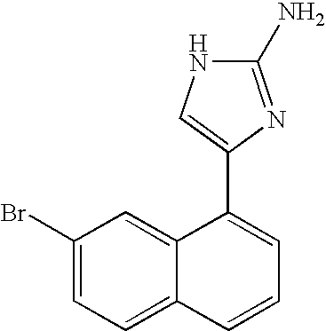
C1(Br)=CC=C2C(=C1)C(C1=CNC(N)=N1)=CC=C2
